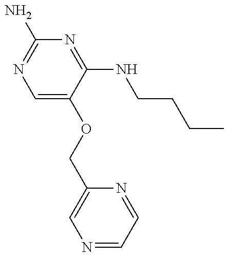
C1(COC2=CN=C(N)N=C2NCCCC)=CN=CC=N1
